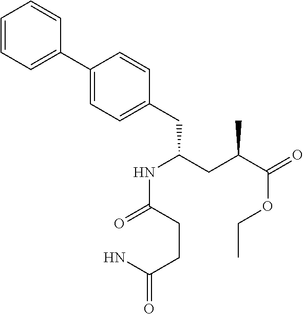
C1=CC=C(C2=CC=C(CC(CC(C(=O)OCC)C)NC(=O)CCC(N)=O)C=C2)C=C1
